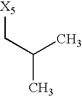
[X5]CC(C)C
